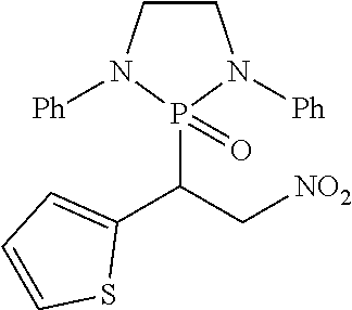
C1CN([Ph])P(C(C[NO2])C2=CC=CS2)(=O)N1[Ph]
